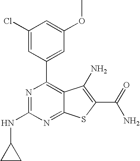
N1=C(NC2CC2)N=C2C(=C1C1=CC(OC)=CC(Cl)=C1)C(N)=C(C(N)=O)S2
